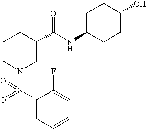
C1=C(F)C(S(=O)(N2CC(C(NC3CCC(O)CC3)=O)CCC2)=O)=CC=C1
